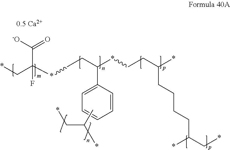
*CC(*CCC(C1=CC=CC=C1)*CCC(*)CCCCC(*)C*)(C(=O)[-O])F.CC(C*)*
